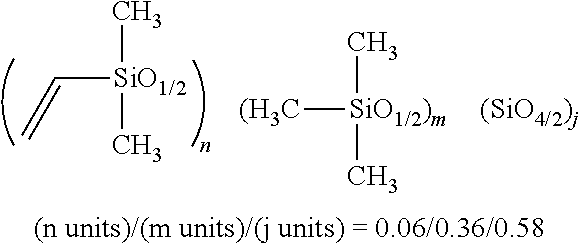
C=C[SiO1/2](C)C.[(H3C][SiO1/2)m](C)C
